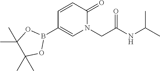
C1=C(B2OC(C)(C)C(C)(C)O2)C=CC(=O)N1CC(NC(C)C)=O
